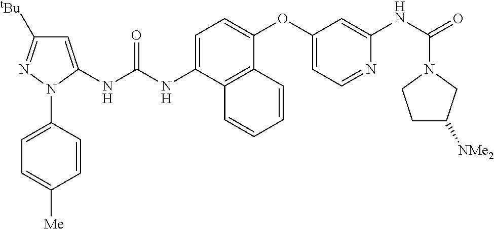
C1=C(NC(NC2=CC([tBu])=NN2C2=CC=C([Me])C=C2)=O)C2=C(C(OC3=CC=NC(NC(=O)N4CCC([NMe2])C4)=C3)=C1)C=CC=C2
